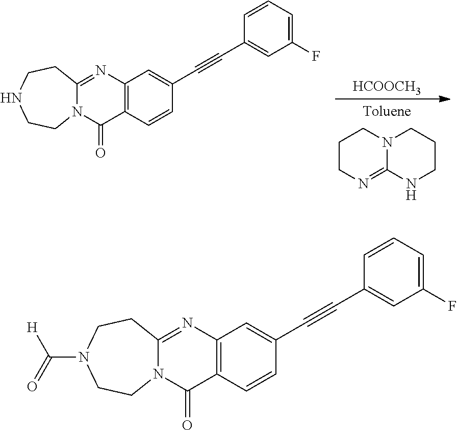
C1CN=C2N(C1)CCCN2.[HCOOCH3].C12=C(C=CC(C#CC3=CC(F)=CC=C3)=C1)C(=O)N1C(=N2)CCNCC1.C12=C(C=CC(C#CC3=CC(F)=CC=C3)=C1)C(=O)N1C(=N2)CCN(C([H])=O)CC1
